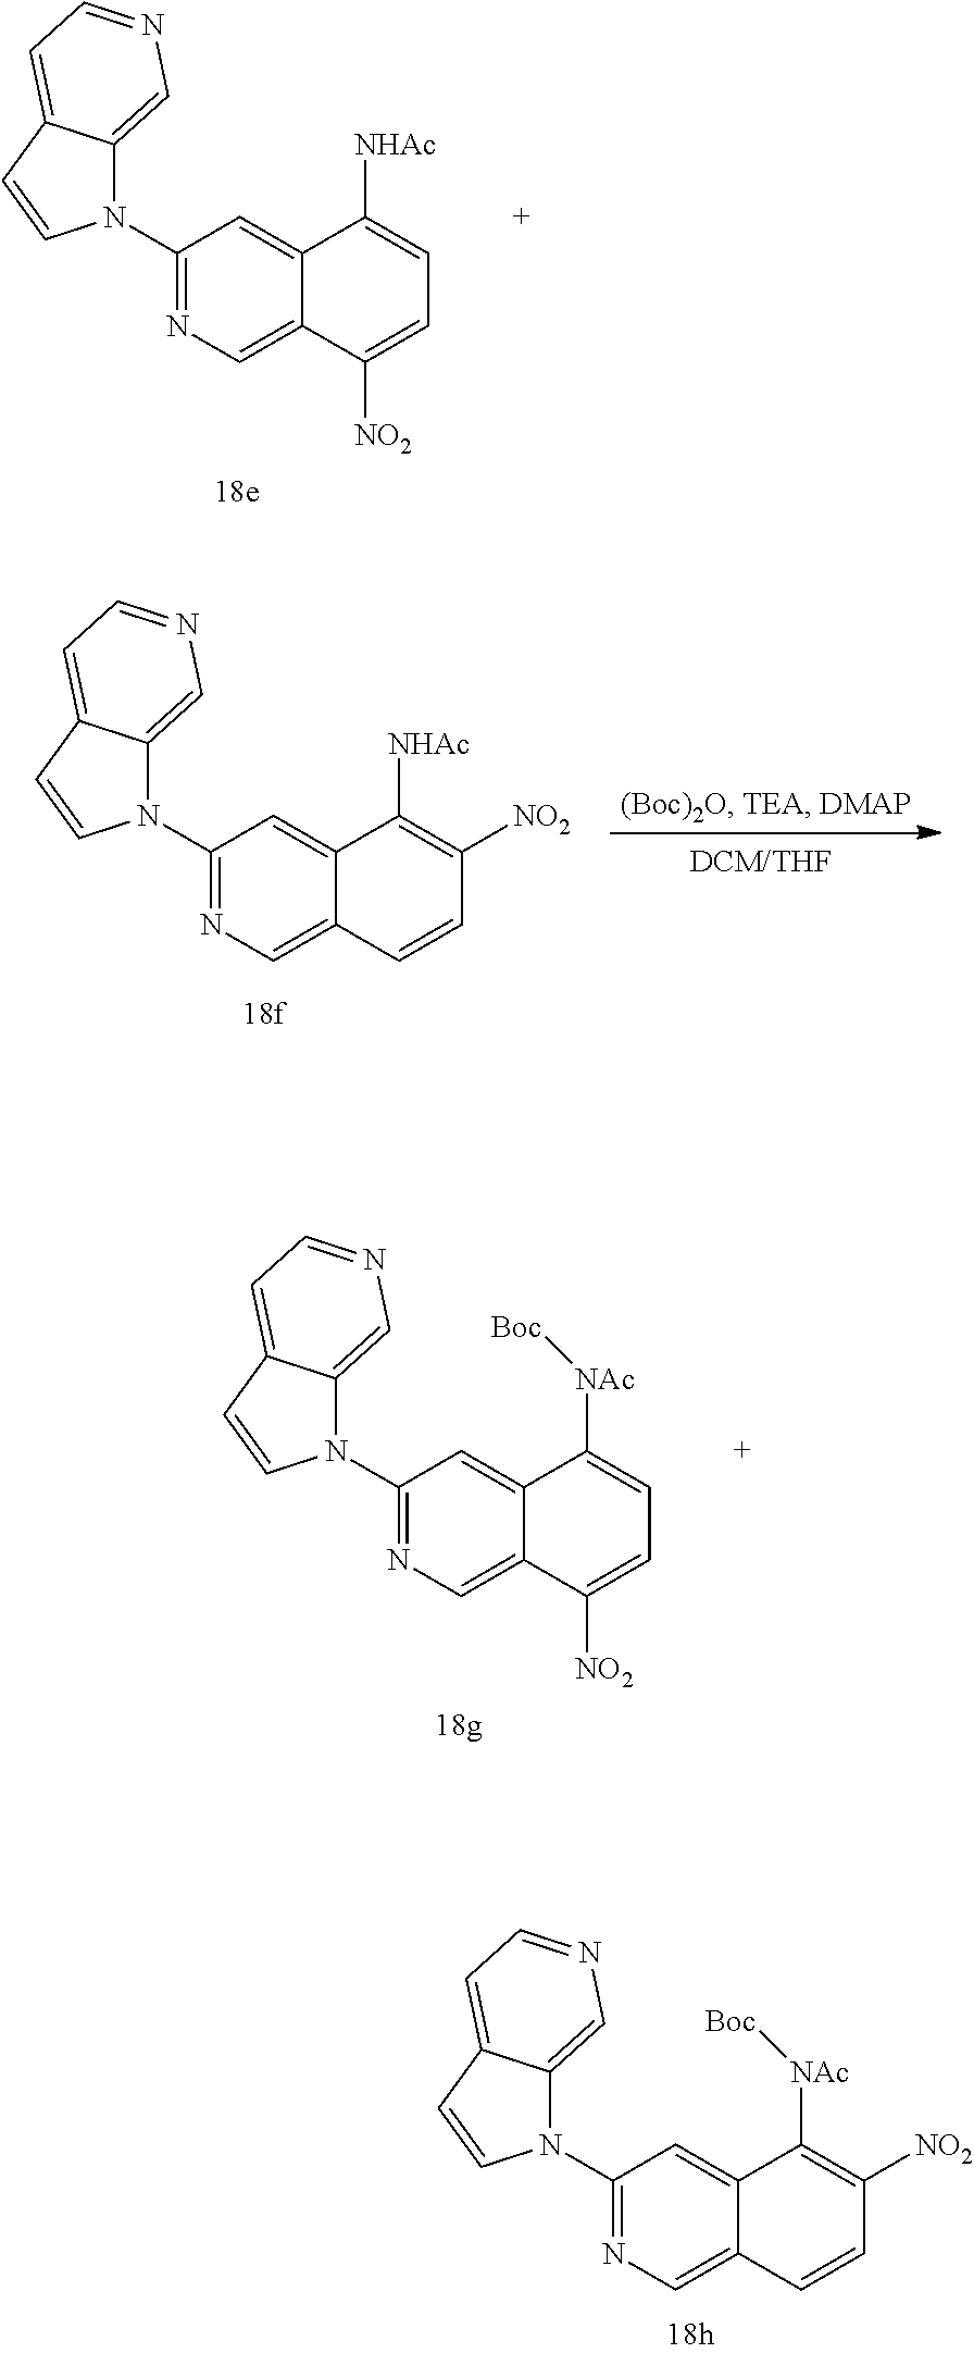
C1(N2C3=CN=CC=C3C=C2)=NC=C2C(=C1)C([NHAc])=CC=C2[NO2].C1(N2C3=CN=CC=C3C=C2)=NC=C2C(=C1)C([NAc][Boc])=CC=C2[NO2].C1(N2C3=CN=CC=C3C=C2)=NC=C2C(=C1)C([NHAc])=C([NO2])C=C2.C1(N2C3=CN=CC=C3C=C2)=NC=C2C(=C1)C([NAc][Boc])=C([NO2])C=C2
